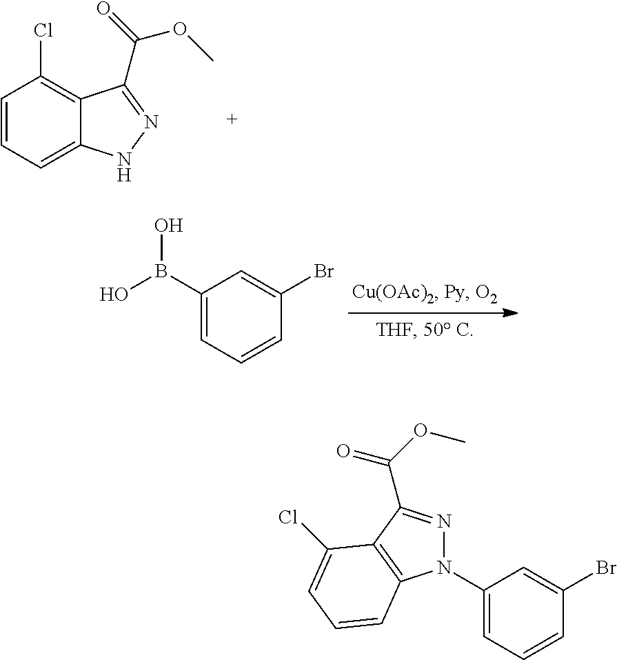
C1=CC=C2C(=C1Cl)C(C(=O)OC)=NN2.C1(B(O)O)=CC=CC(Br)=C1.N1(C2=CC=CC(Br)=C2)N=C(C(OC)=O)C2=C1C=CC=C2Cl
